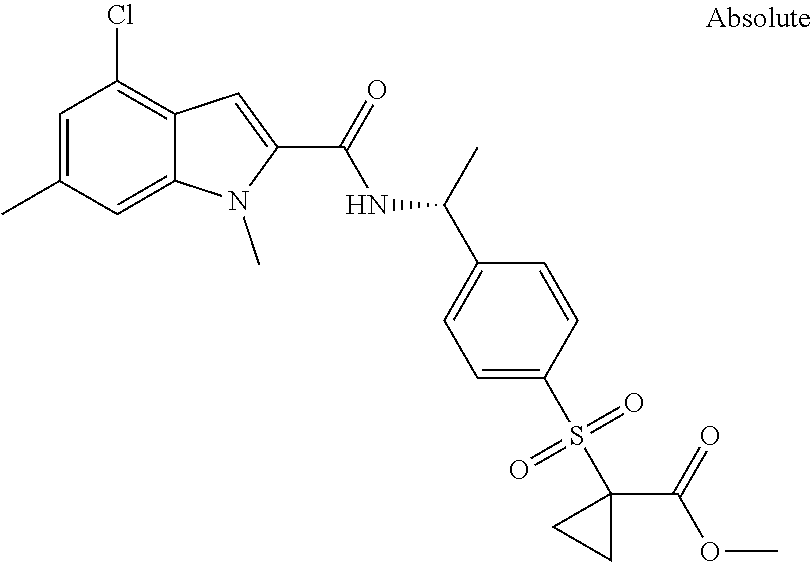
C12=CC(C)=CC(Cl)=C1C=C(C(=O)NC(C1=CC=C(S(=O)(=O)C3(C(OC)=O)CC3)C=C1)C)N2C
